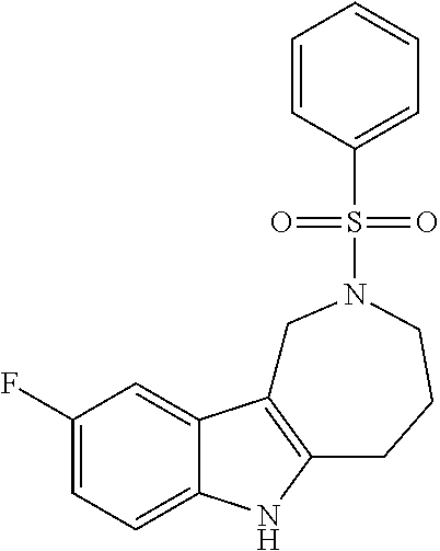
C1(F)=CC=C2C(=C1)C1=C(N2)CCCN(S(C2=CC=CC=C2)(=O)=O)C1
